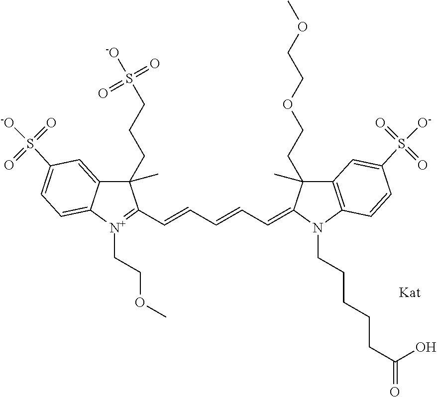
C1(CCCS([-O])(=O)=O)(C)C2=CC(S([-O])(=O)=O)=CC=C2[N+](CCOC)=C1C=CC=CC=C1C(C)(CCOCCOC)C2=C(N1CCCCCC(=O)O)C=CC(S([O-])(=O)=O)=C2
